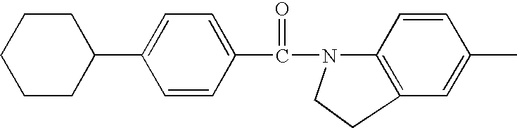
C1CC(C2=CC=C(C(N3C4=C(C=C(C)C=C4)CC3)=O)C=C2)CCC1
